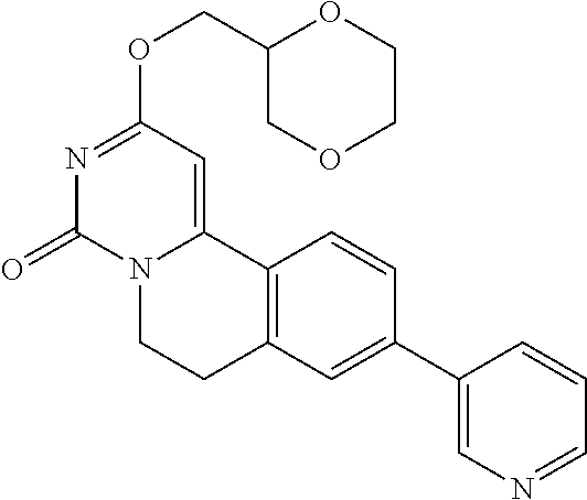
C1(COC2=NC(=O)N3C(=C2)C2=C(CC3)C=C(C3=CN=CC=C3)C=C2)COCCO1
